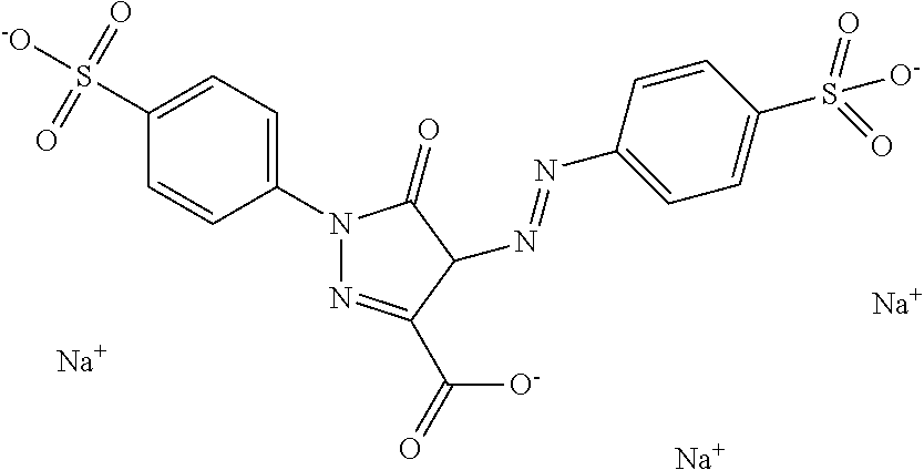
N1(C2=CC=C(S([-O])(=O)=O)C=C2)N=C(C(=O)[O-])C(N=NC2=CC=C(S([O-])(=O)=O)C=C2)C1=O.[Na].[Na].[Na]
